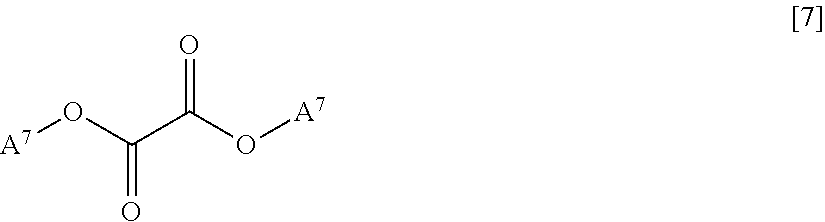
[A7]OC(C(O[A7])=O)=O
